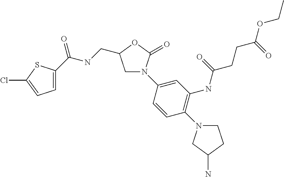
C1=C(C(NCC2CN(C3=CC(NC(CCC(OCC)=O)=O)=C(N4CCC(N)C4)C=C3)C(=O)O2)=O)SC(Cl)=C1
